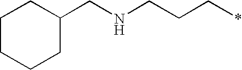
C1CCCC(CNCCC*)C1
